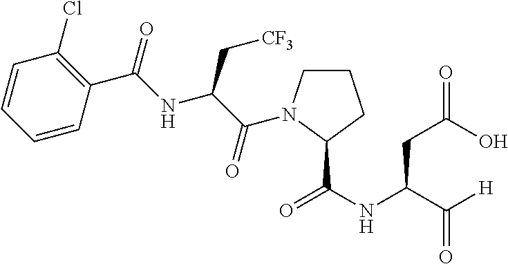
C1=CC=CC(C(=O)NC(C[CF3])C(=O)N2CCCC2C(NC(C([H])=O)CC(=O)O)=O)=C1Cl
